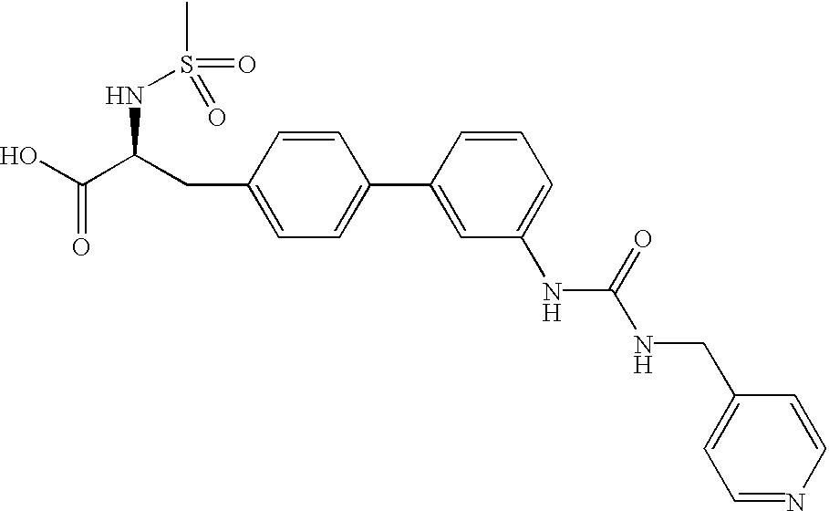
OC(C(CC1=CC=C(C2=CC(NC(NCC3=CC=NC=C3)=O)=CC=C2)C=C1)NS(=O)(C)=O)=O
